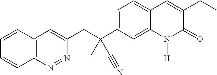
C1=C(C(CC2=CC3=C(N=N2)C=CC=C3)(C)C#N)C=C2C(=C1)C=C(CC)C(=O)N2[H]
